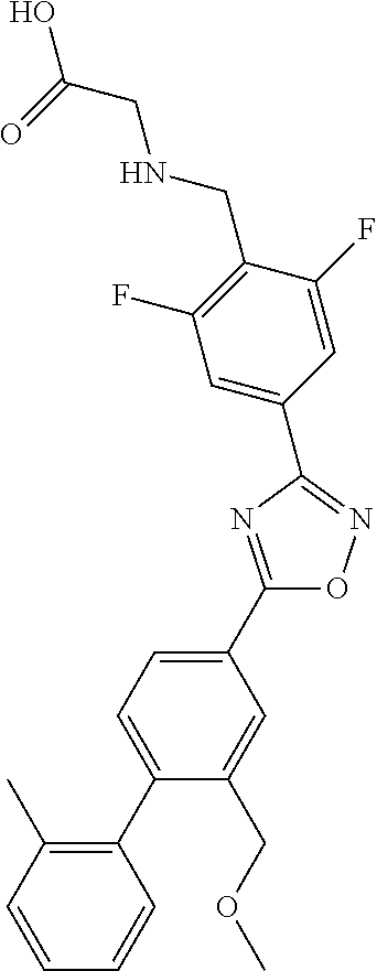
C1(C2=CC=C(C3=C(C)C=CC=C3)C(COC)=C2)=NC(C2=CC(F)=C(CNCC(=O)O)C(F)=C2)=NO1
